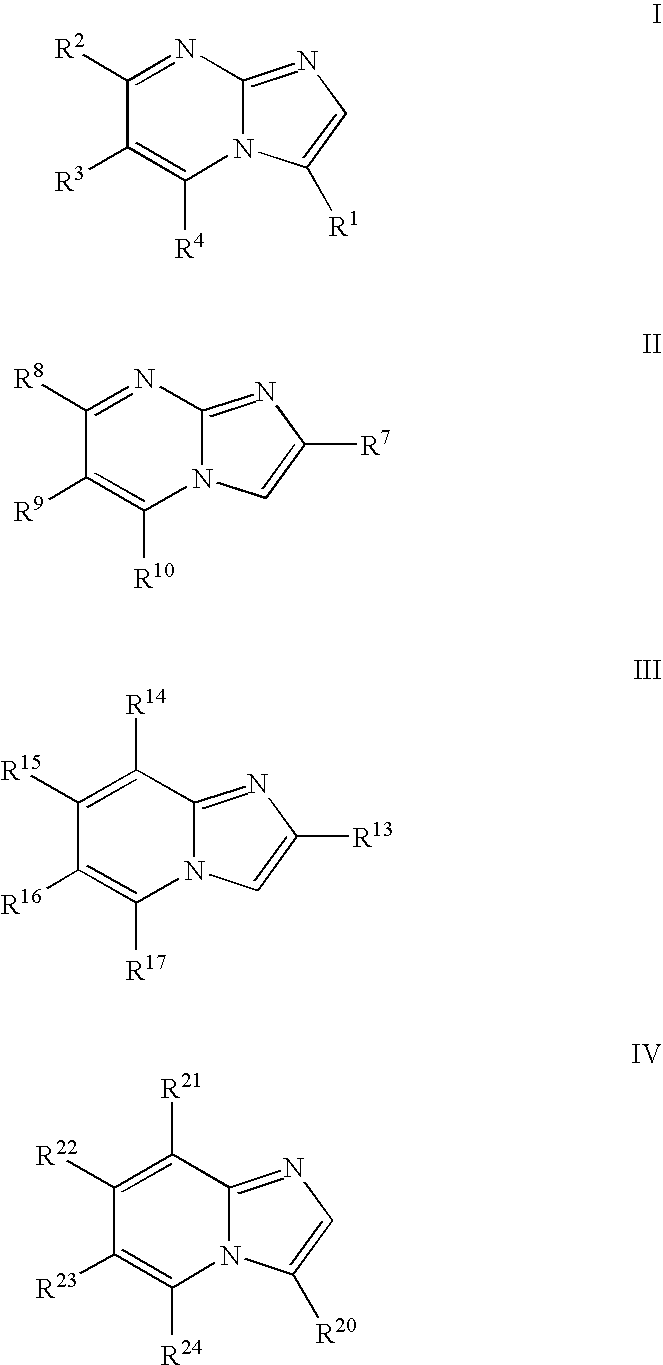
C1([R2])=NC2=NC=C([R1])N2C([R4])=C1[R3].C1([R8])=NC2=NC([R7])=CN2C([R10])=C1[R9].C1([R15])=C([R14])C2=NC([R13])=CN2C([R17])=C1[R16].C1([R22])=C([R21])C2=NC=C([R20])N2C([R24])=C1[R23]
